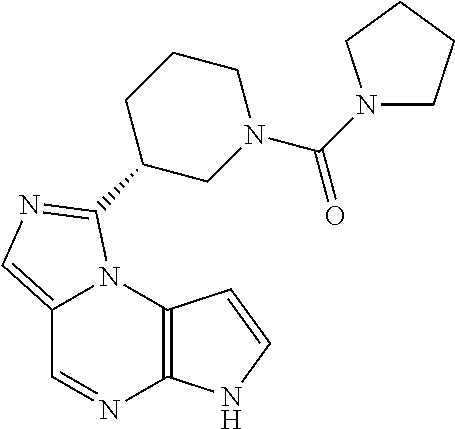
C12=CN=C(C3CN(C(=O)N4CCCC4)CCC3)N1C1=C(N=C2)NC=C1
